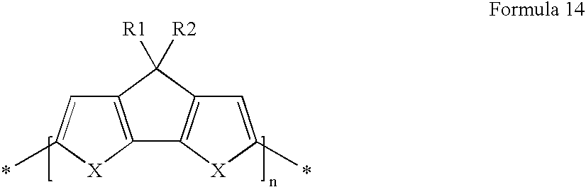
C12=C([X]C(C)=C1)C1=C(C=C(C)[X]1)C2([R1])[R2]
